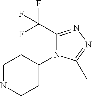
C1NCCC(N2C(C(F)(F)F)=NN=C2C)C1
